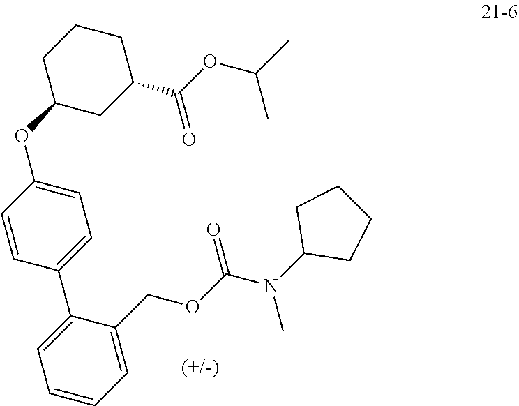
C1CCC(OC2=CC=C(C3=CC=CC=C3COC(N(C3CCCC3)C)=O)C=C2)CC1C(OC(C)C)=O
